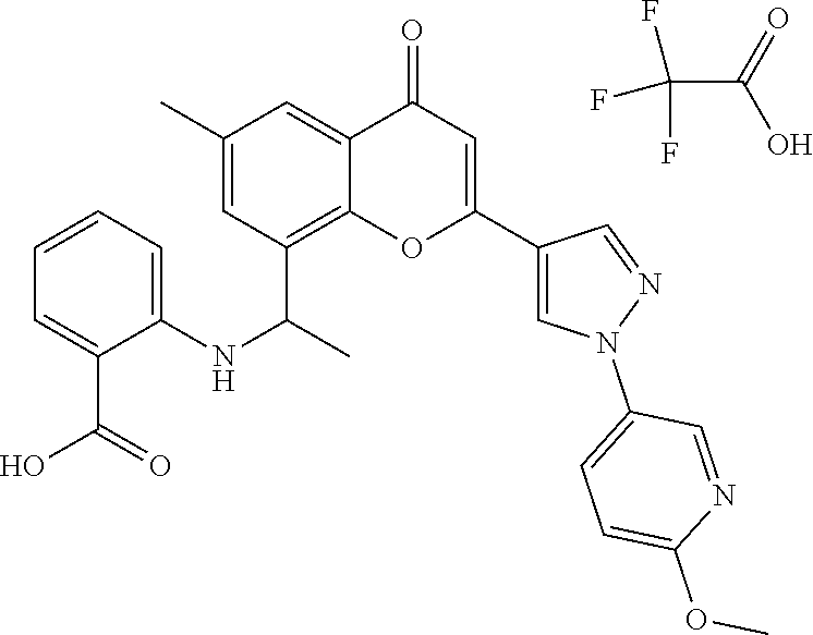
FC(F)(F)C(=O)O.C12=C(C(C)NC3=CC=CC=C3C(O)=O)C=C(C)C=C1C(=O)C=C(C1=CN(C3=CC=C(OC)N=C3)N=C1)O2
